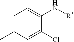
C1=C(C)C=C(Cl)C(N[R*])=C1
